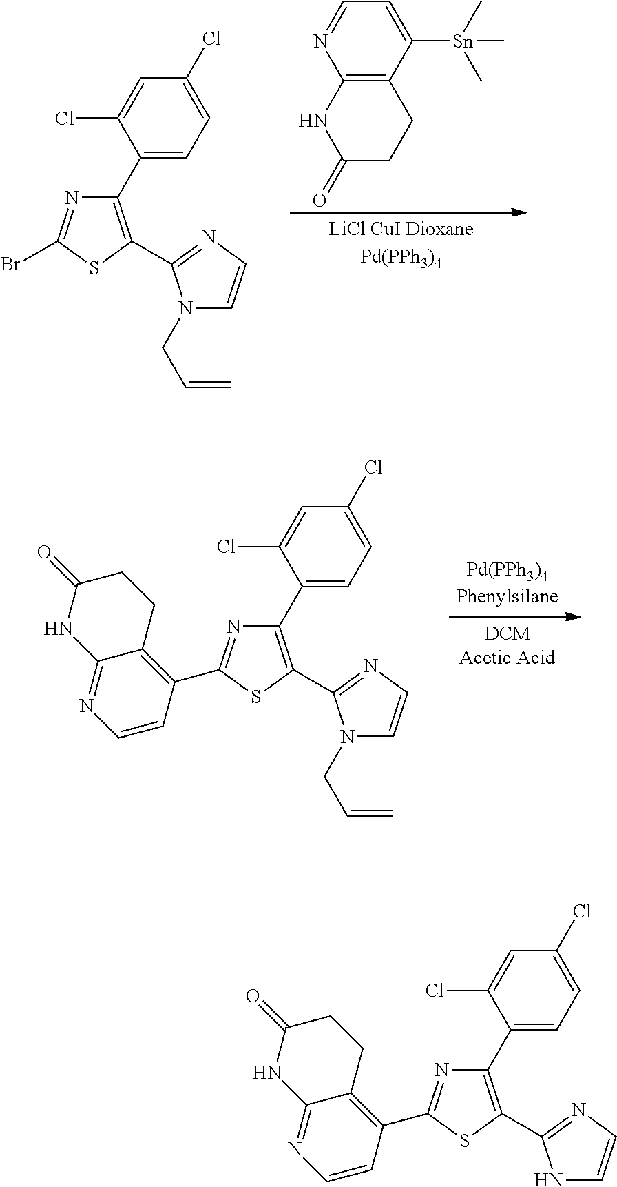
C1(C2=CC=C(Cl)C=C2Cl)=C(C2=NC=CN2CC=C)SC(Br)=N1.C12=C(C([Sn](C)(C)C)=CC=N1)CCC(=O)N2.C1(C2=CC=C(Cl)C=C2Cl)=C(C2=NC=CN2CC=C)SC(C2=C3C(=NC=C2)NC(=O)CC3)=N1.C1(C2=CC=C(Cl)C=C2Cl)=C(C2=NC=CN2)SC(C2=C3C(=NC=C2)NC(=O)CC3)=N1
